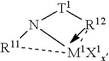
[T1]1N2[R11][M1X1x]2[R12]1
